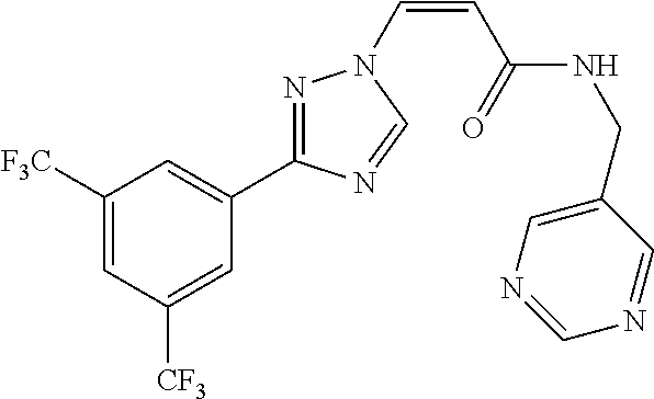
C1([F3C])=CC([CF3])=CC(C2=NN(C=CC(NCC3=CN=CN=C3)=O)C=N2)=C1
